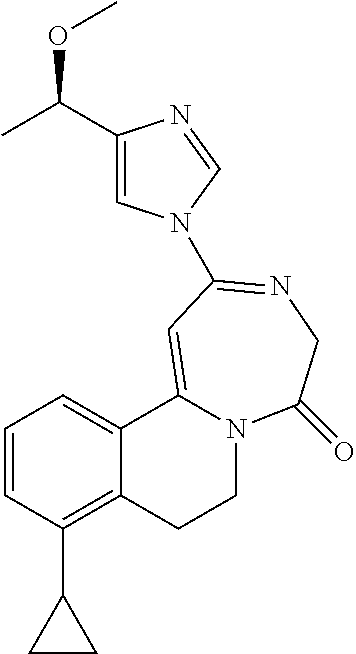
C1=CC(C2CC2)=C2C(=C1)C1=CC(N3C=C(C(C)OC)N=C3)=NCC(=O)N1CC2
